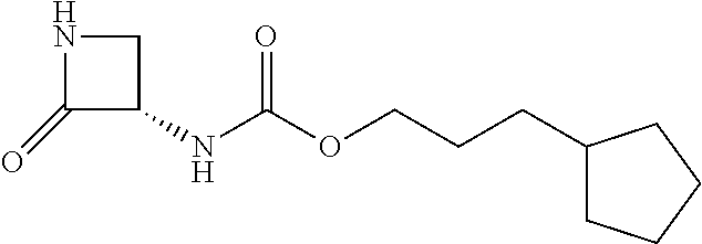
C1(=O)C(NC(OCCCC2CCCC2)=O)CN1
